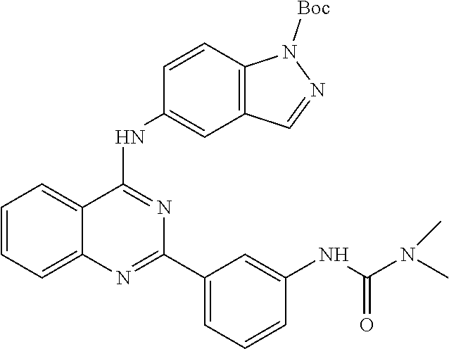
C1=CC=C2C(=C1)C(NC1=CC3=C(C=C1)N([Boc])N=C3)=NC(C1=CC=CC(NC(=O)N(C)C)=C1)=N2
